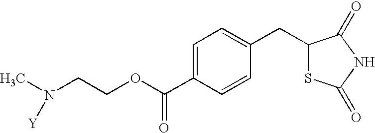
C(C1=CC=C(CC2SC(=O)NC2=O)C=C1)(OCCN([Y])C)=O
